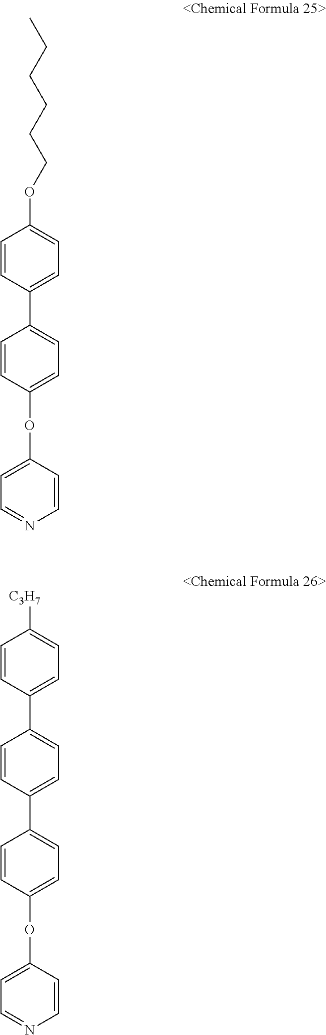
CCCCCCOC1=CC=C(C2=CC=C(OC3=CC=NC=C3)C=C2)C=C1.C1(C2=CC=C(C3=CC=C(OC4=CC=NC=C4)C=C3)C=C2)=CC=C([C3H7])C=C1
